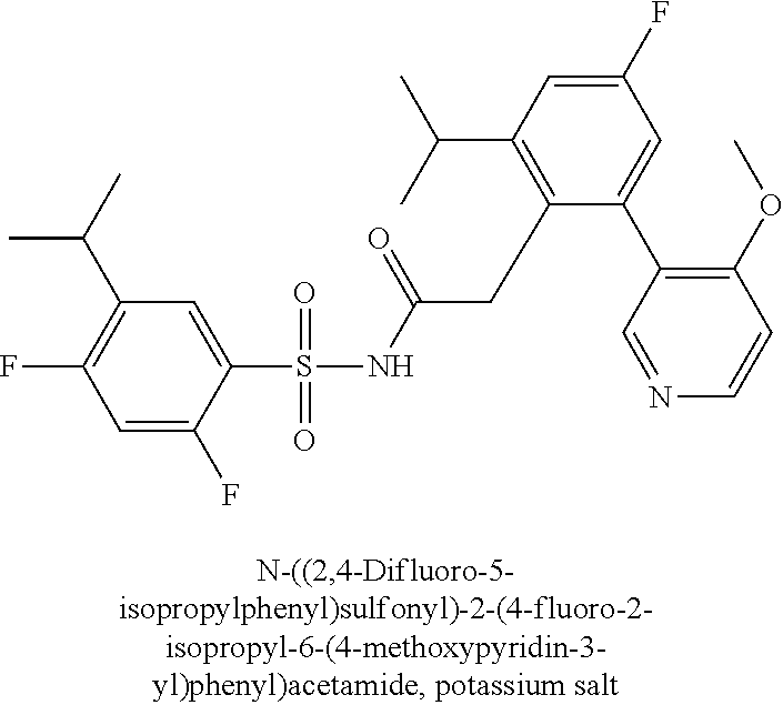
C1=C(F)C(S(=O)(=O)NC(CC2=C(C(C)C)C=C(F)C=C2C2=C(OC)C=CN=C2)=O)=CC(C(C)C)=C1F
